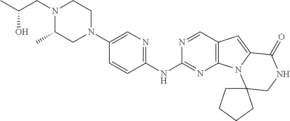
N1(CC(C)O)C(C)CN(C2=CN=C(NC3=NC4=C(C=N3)C=C3N4C4(CNC3=O)CCCC4)C=C2)CC1
